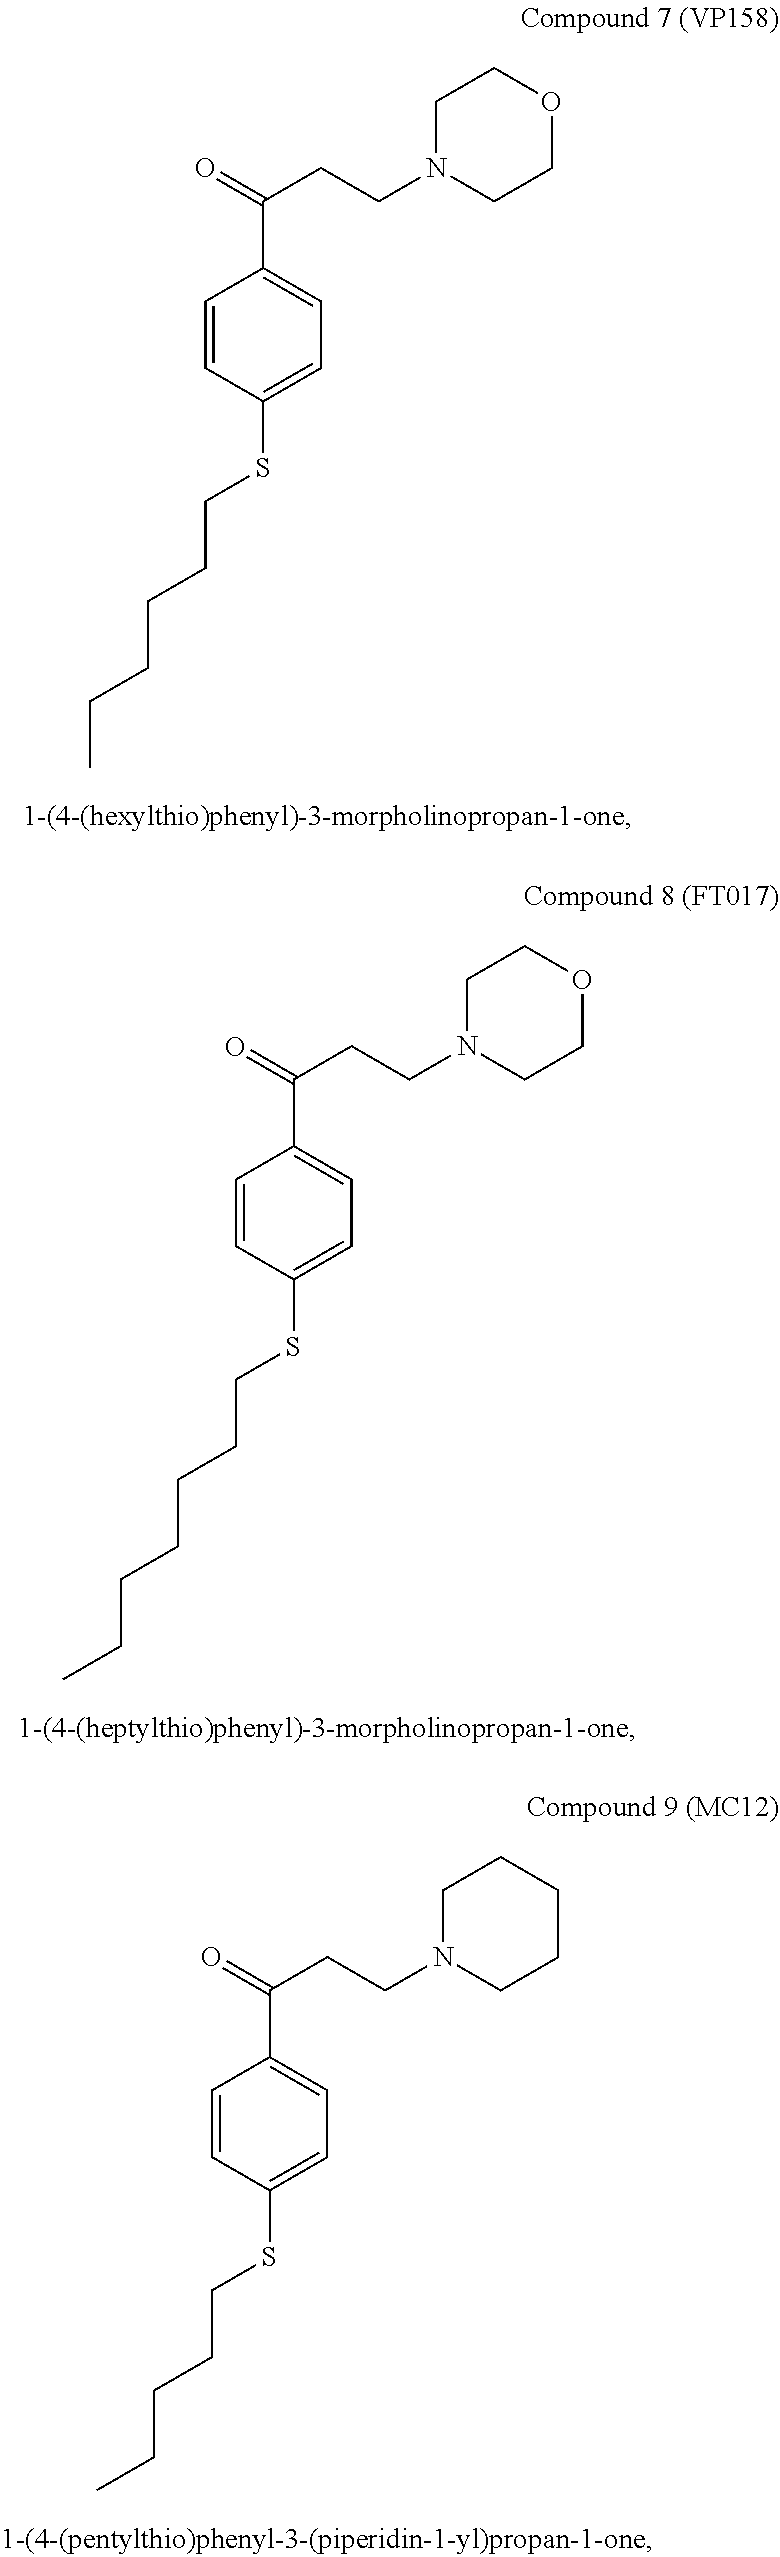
C1=CC(SCCCCCC)=CC=C1C(=O)CCN1CCOCC1.C1=CC(SCCCCCCC)=CC=C1C(=O)CCN1CCOCC1.C1=CC(SCCCCC)=CC=C1C(=O)CCN1CCCCC1
